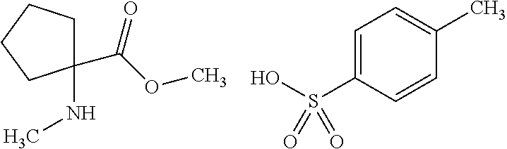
C1(C(OC)=O)(NC)CCCC1.C1=C(S(O)(=O)=O)C=CC(C)=C1
